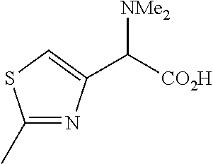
C1(C)=NC(C([CO2H])[NMe2])=CS1
